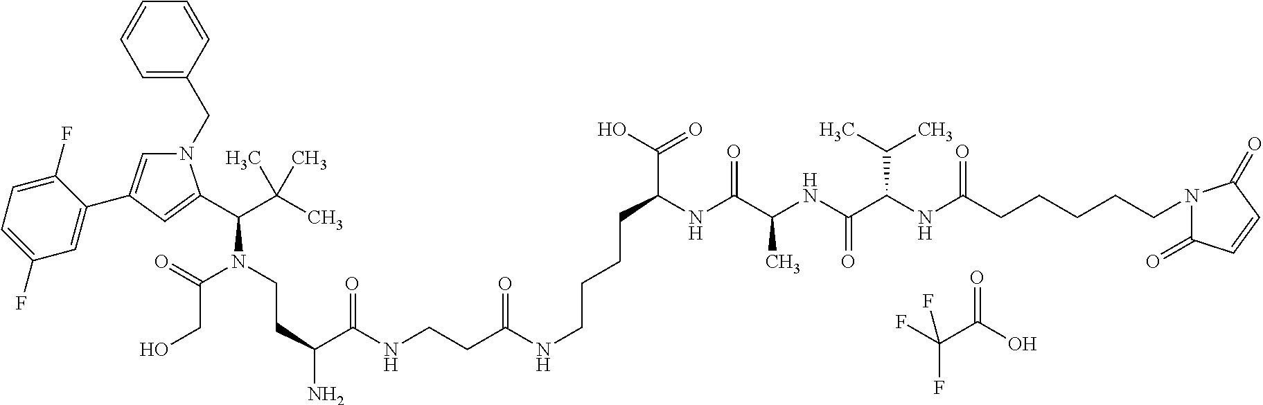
C1=CC=C(CN2C=C(C3=CC(F)=CC=C3F)C=C2C(C(C)(C)C)N(C(CO)=O)CCC(C(NCCC(NCCCCC(NC(C(NC(C(NC(CCCCCN2C(=O)C=CC2=O)=O)C(C)C)=O)C)=O)C(=O)O)=O)=O)N)C=C1.FC(C(O)=O)(F)F
